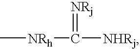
C[NRh]C([NHRj])=[NRj]
